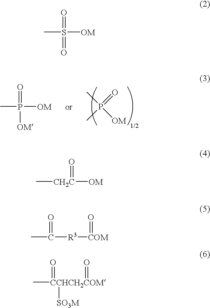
P(=O)(C)(C)[OM].CP([OM])(=O)[OM].CS([OM])(=O)=O.C[CH2C]([OM])=O.CC([R3][COM]=O)=O.C[CCHCH2COM](=O)(=O)[SO3M]
